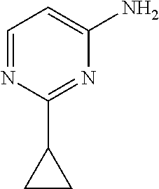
C1=NC(C2CC2)=NC(N)=C1
